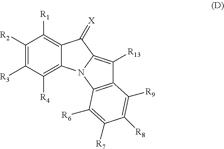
C1([R2])=C([R3])C([R4])=C2C(=C1[R1])C(=[X])C1=C([R13])C3=C(N21)C([R6])=C([R7])C([R8])=C3[R9]
